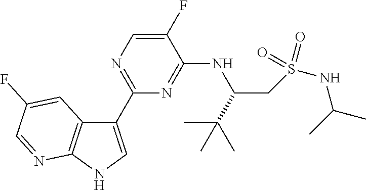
C1(C2=NC=C(F)C(NC(CS(NC(C)C)(=O)=O)C(C)(C)C)=N2)=CNC2=C1C=C(F)C=N2
